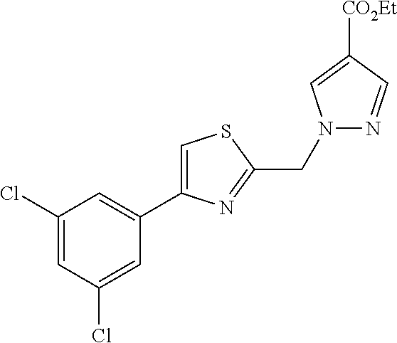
C1(Cl)=CC(Cl)=CC(C2=CSC(CN3N=CC([CO2Et])=C3)=N2)=C1
